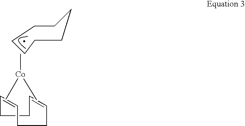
C1=CCCC=CCC1.C[Co](C)C.C1CCCCCC1
